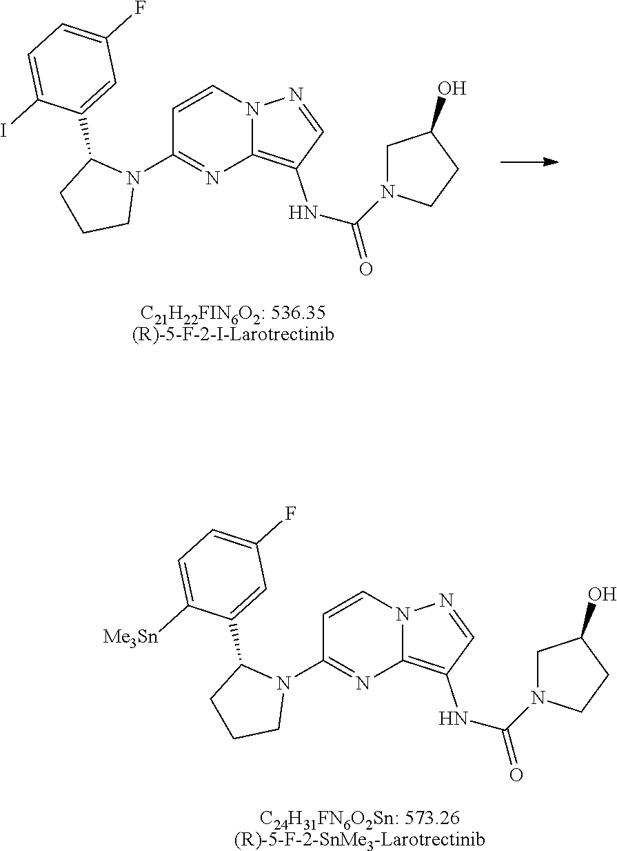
[C21H22FIN6O2: 536.35(R)-5-F-2-I-Larotrectinib].N12C(=C(NC(=O)N3CC(O)CC3)C=N1)N=C(N1C(C3=CC(F)=CC=C3I)CCC1)C=C2.[C24H31FN6O2Sn: 573.26(R)-5-F-2-SnMe3-Larotrectinib].N12C(=C(NC(=O)N3CC(O)CC3)C=N1)N=C(N1C(C3=CC(F)=CC=C3[Me3Sn])CCC1)C=C2
